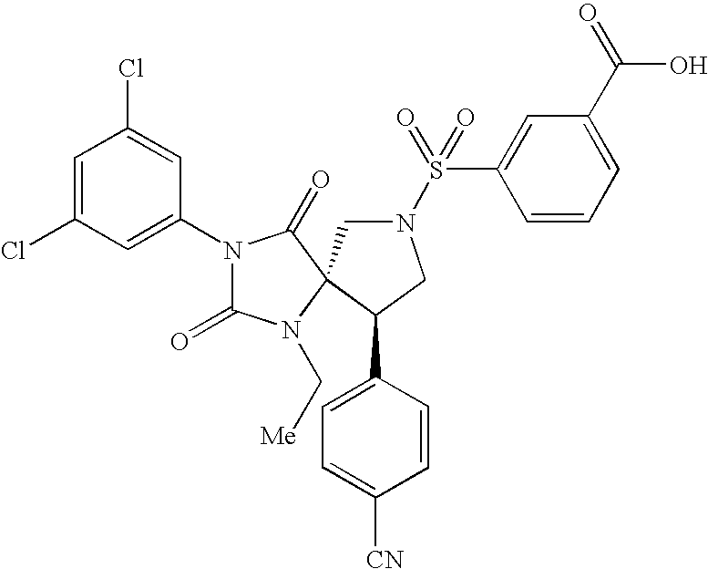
C1=C(Cl)C=C(N2C(=O)N(C[Me])C3(C2=O)CN(S(C2=CC(C(=O)O)=CC=C2)(=O)=O)CC3C2=CC=C([CN])C=C2)C=C1Cl
